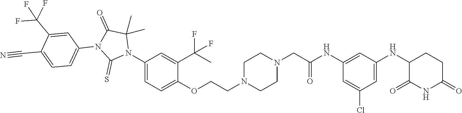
C1=C(Cl)C=C(NC2C(=O)NC(=O)CC2)C=C1NC(CN1CCN(CCOC2=CC=C(N3C(C)(C)C(=O)N(C4=CC=C(C#N)C(C(F)(F)F)=C4)C3=S)C=C2C(C)(F)F)CC1)=O
